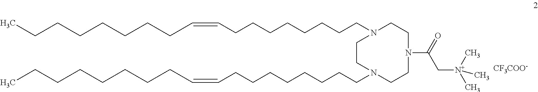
[CF3COO-].C1N(CCCCCCCCC=CCCCCCCCC)CCN(C(C[N+](C)(C)C)=O)CCN(CCCCCCCCC=CCCCCCCCC)C1
